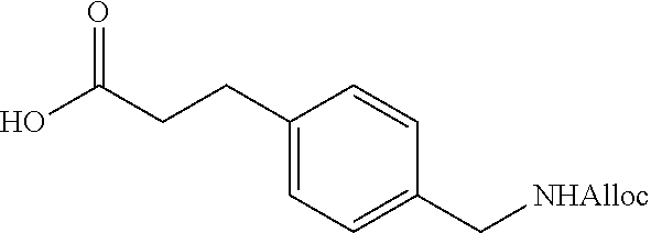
C1(CCC(O)=O)=CC=C(C[NHAlloc])C=C1
